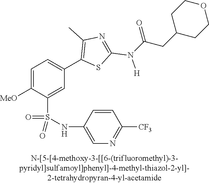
C1=C([MeO])C(S(NC2=CN=C([CF3])C=C2)(=O)=O)=CC(C2=C(C)N=C(N([H])C(CC3CCOCC3)=O)S2)=C1
